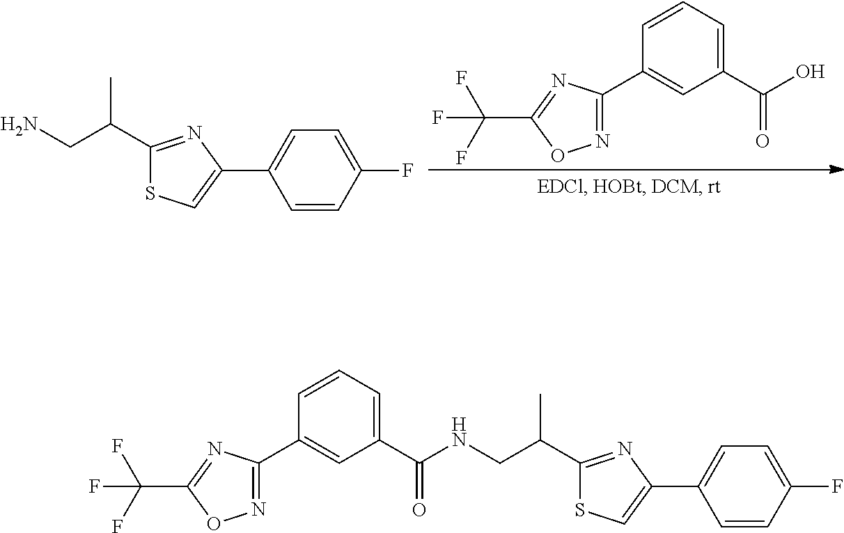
N1=C(C2=CC(C(=O)O)=CC=C2)N=C(C(F)(F)F)O1.NCC(C1=NC(C2=CC=C(F)C=C2)=CS1)C.N1=C(C2=CC(C(=O)NCC(C3=NC(C4=CC=C(F)C=C4)=CS3)C)=CC=C2)N=C(C(F)(F)F)O1
